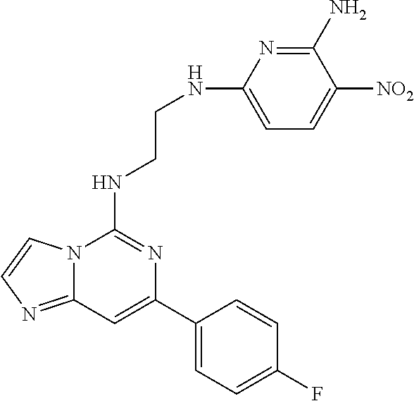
C12=NC=CN1C(NCCNC1=CC=C([NO2])C(N)=N1)=NC(C1=CC=C(F)C=C1)=C2
